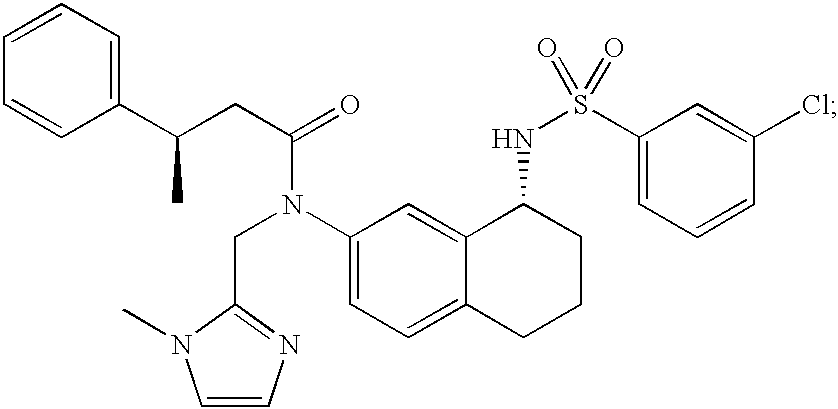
C1=CC(C(CC(=O)N(C2=CC=C3C(=C2)C(NS(=O)(C2=CC=CC(Cl)=C2)=O)CCC3)CC2=NC=CN2C)C)=CC=C1
